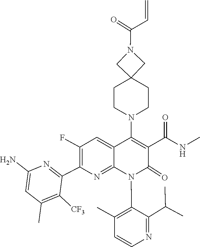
C1(N2C3=NC(C4=NC(N)=CC(C)=C4[CF3])=C(F)C=C3C(N3CCC4(CN(C(C=C)=O)C4)CC3)=C(C(NC)=O)C2=O)=C(C)C=CN=C1C(C)C
